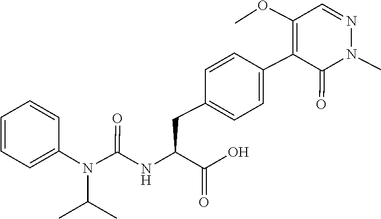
N1(C)N=CC(OC)=C(C2=CC=C(CC(C(=O)O)NC(N(C(C)C)C3=CC=CC=C3)=O)C=C2)C1=O
